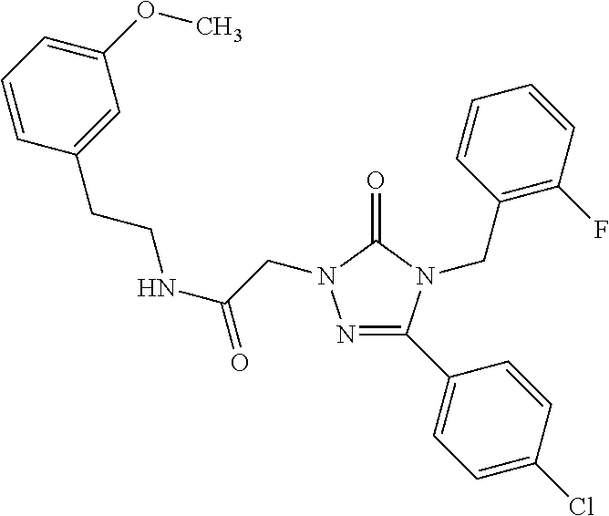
C1=CC=C(OC)C=C1CCNC(=O)CN1N=C(C2=CC=C(Cl)C=C2)N(CC2=C(F)C=CC=C2)C1=O
